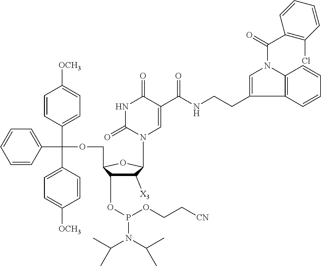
C1([X3])C(OP(N(C(C)C)C(C)C)OCC[CN])C(COC(C2=CC=CC=C2)(C2=CC=C([OCH3])C=C2)C2=CC=C([OCH3])C=C2)OC1N1C=C(C(NCCC2=CN(C(=O)C3=C(Cl)C=CC=C3)C3=C2C=CC=C3)=O)C(=O)NC1=O
